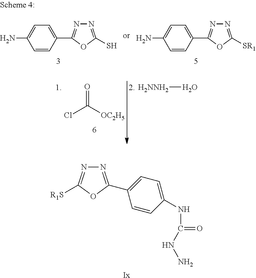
ClC([OC2H5])=O.[H2NNH2]O.C1=C(C2=NN=C(S)O2)C=CC(N)=C1.C1=C(C2=NN=C([SR1])O2)C=CC(N)=C1.N1=C(C2=CC=C(NC(=O)NN)C=C2)OC([R1S])=N1.[Ix]
